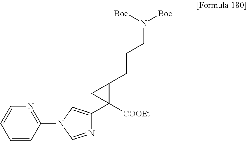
C1=CC=CC(N2C=NC(C3([COOEt])C(CCCN([Boc])[Boc])C3)=C2)=N1
